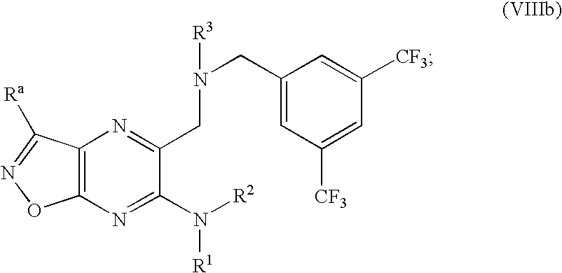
N1=C(N([R2])[R1])C(CN(CC2=CC([CF3])=CC([CF3])=C2)[R3])=NC2=C1ON=C2[Ra]
